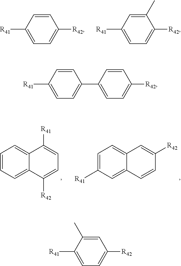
C1([R41])=CC=C([R42])C=C1.C1([R41])=CC=C([R42])C(C)=C1.C1=CC=C2C(=C1)C([R41])=CC=C2[R42].C1=C([R41])C=C2C(=C1)C=C([R42])C=C2.C1([R41])=CC=C(C2=CC=C([R42])C=C2)C=C1.C1([R41])=CC=C([R42])C=C1C
